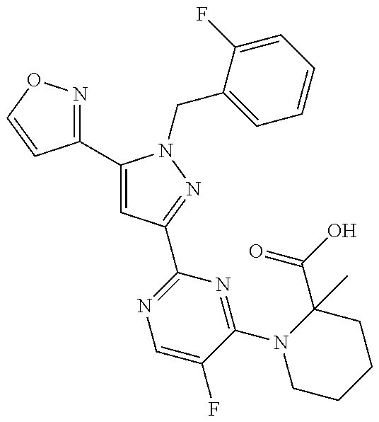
C1(C2=CC(C3=NC=C(F)C(N4CCCCC4(C(O)=O)C)=N3)=NN2CC2=CC=CC=C2F)=NOC=C1
